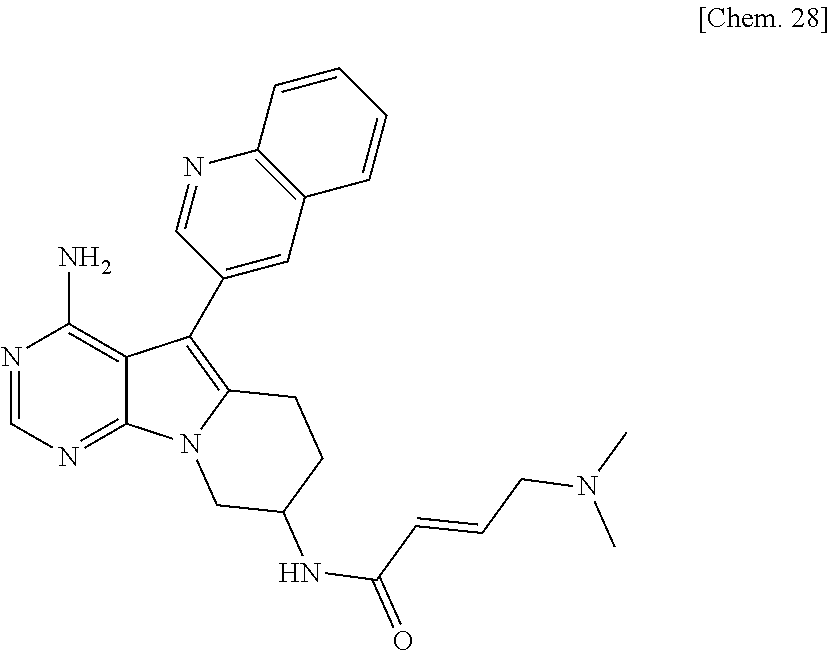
N1=CN=C2C(=C1N)C(C1=CC3=C(N=C1)C=CC=C3)=C1N2CC(NC(=O)C=CCN(C)C)CC1
